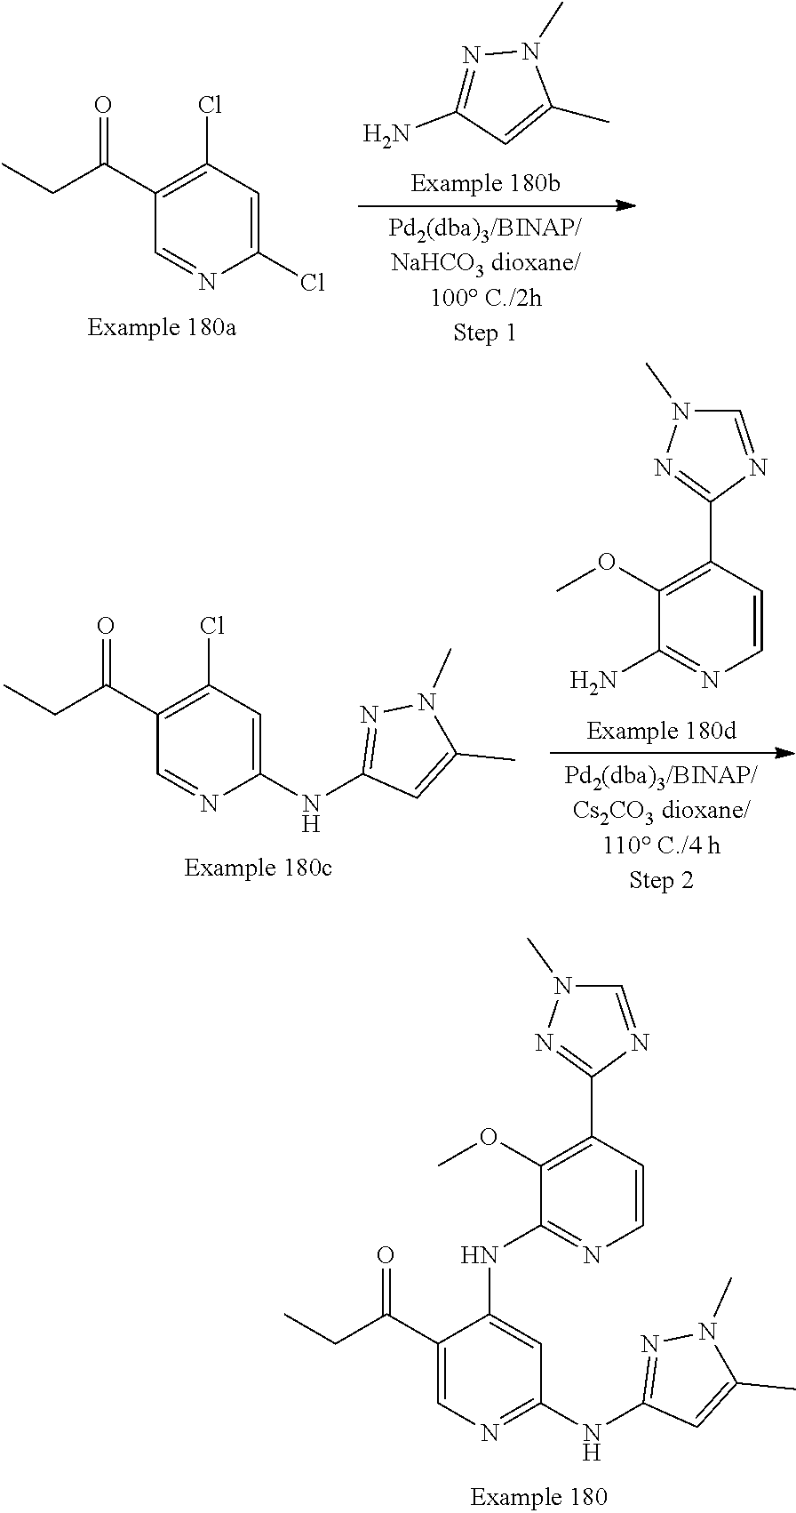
O=C(C1=CN=C(NC2=NN(C)C(C)=C2)C=C1NC1=NC=CC(C2=NN(C)C=N2)=C1OC)CC.O=C(C1=C(Cl)C=C(Cl)N=C1)CC.N1=C(N)C=C(C)N1C.O=C(C1=C(Cl)C=C(NC2=NN(C)C(C)=C2)N=C1)CC.N1(C)C=NC(C2=C(OC)C(N)=NC=C2)=N1
